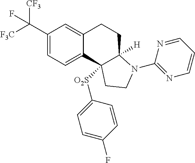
C1(C([F3C])([CF3])F)=CC=C2C(=C1)CCC1([H])N(C3=NC=CC=N3)CCC21[O2S]C1=CC=C(F)C=C1
